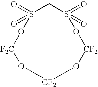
C1S(=O)(=O)O[F2C]O[CF2]O[CF2]OS1(=O)=O
